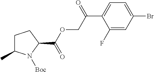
C1(F)=CC(Br)=CC=C1C(COC(C1CCC(C)N1[Boc])=O)=O
